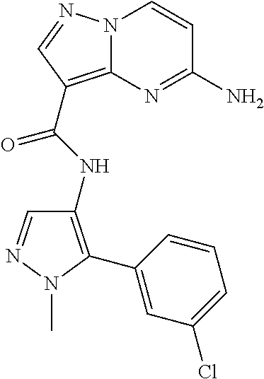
N12C(=C(C(NC3=C(C4=CC(Cl)=CC=C4)N(C)N=C3)=O)C=N1)N=C(N)C=C2
